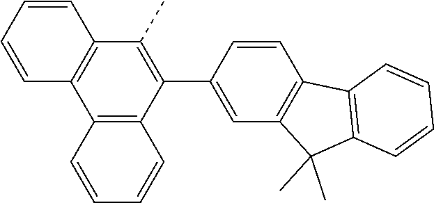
C12=C(C(C3=CC4=C(C=C3)C3=C(C4(C)C)C=CC=C3)=C(C)C3=C1C=CC=C3)C=CC=C2
